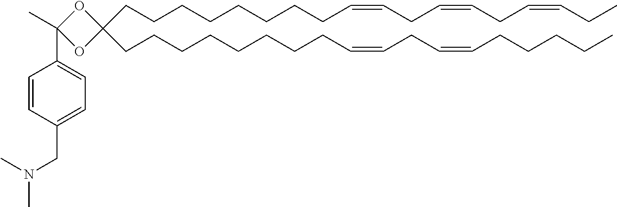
C(C1(CCCCCCCCC=CCC=CCCCCC)OC(C2=CC=C(CN(C)C)C=C2)(C)O1)CCCCCCCC=CCC=CCC=CCC
